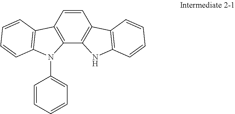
C1=CC2=C(C3=C1C1=C(N3)C=CC=C1)N(C1=CC=CC=C1)C1=C2C=CC=C1
